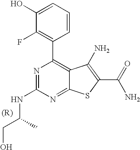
C1=CC(C2=C3C(=NC(NC(CO)C)=N2)SC(C(N)=O)=C3N)=C(F)C(O)=C1
